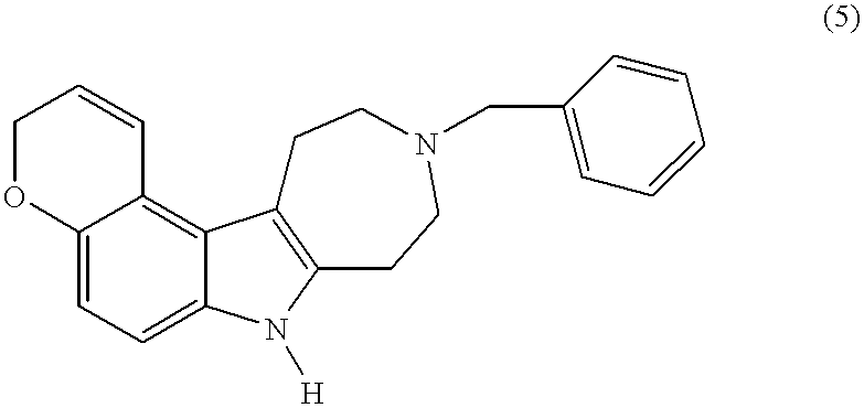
O1C2=CC=C3C(=C2C=CC1)C1=C(N3[H])CCN(CC2=CC=CC=C2)CC1
